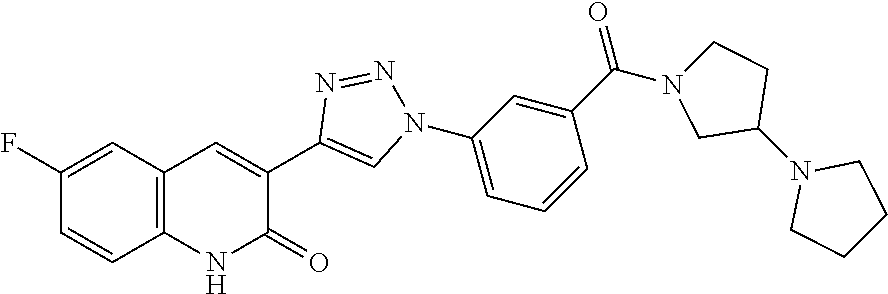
C1=CC(F)=CC2=C1NC(=O)C(C1=CN(C3=CC=CC(C(=O)N4CCC(N5CCCC5)C4)=C3)N=N1)=C2
